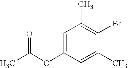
C1=C(OC(C)=O)C=C(C)C(Br)=C1C
